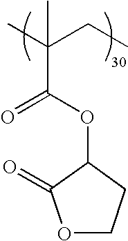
CC(CC)(C(OC1C(=O)OCC1)=O)C
